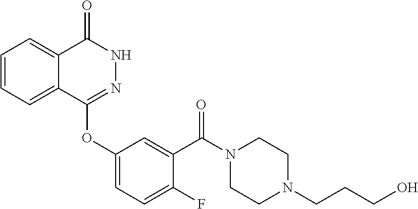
C1=CC=C2C(=C1)C(=O)NN=C2OC1=CC=C(F)C(C(N2CCN(CCCO)CC2)=O)=C1
